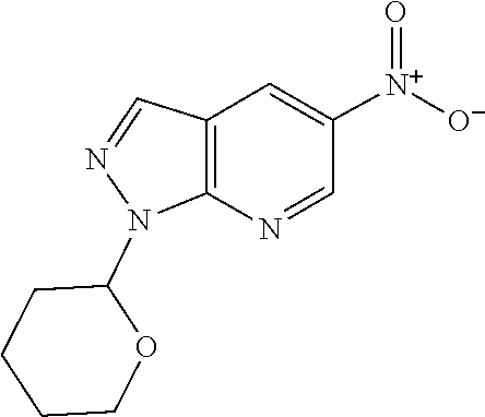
C1CCCOC1N1C2=C(C=N1)C=C([N+](=O)[O-])C=N2
